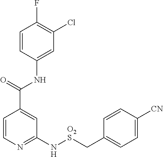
C1=CC(NC(C2=CC(N[O2S]CC3=CC=C([CN])C=C3)=NC=C2)=O)=CC(Cl)=C1F
